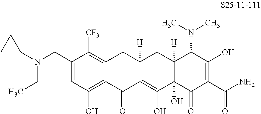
C1(CN(CC)C2CC2)=CC(O)=C2C(=C1[CF3])CC1([H])C(=C(O)C3(O)C([H])(C1)C(N(C)C)C(O)=C(C(N)=O)C3=O)C2=O
